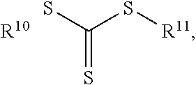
[R10].SC(S[R11])=S
